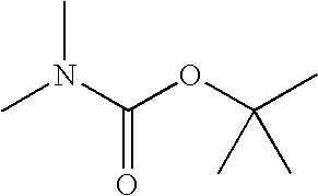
CN(C(OC(C)(C)C)=O)C
